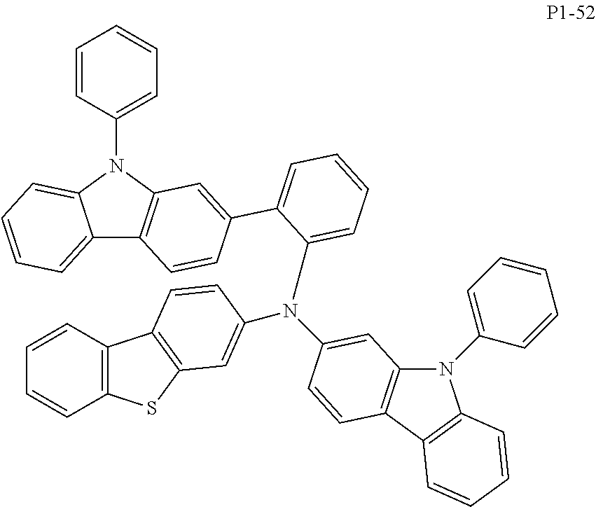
C12=CC=CC=C1N(C1=CC=CC=C1)C1=C2C=CC(C2=CC=CC=C2N(C2=CC3=C(C4=C(N3C3=CC=CC=C3)C=CC=C4)C=C2)C2=CC3=C(C4=C(S3)C=CC=C4)C=C2)=C1
